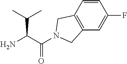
C(C(=O)N1CC2=C(C=C(F)C=C2)C1)(C(C)C)N
